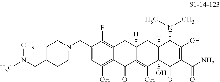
C1(CN2CCC(CN(C)C)CC2)=CC(O)=C2C(=C1F)CC1([H])C(=C(O)C3(O)C([H])(C1)C(N(C)C)C(O)=C(C(N)=O)C3=O)C2=O
